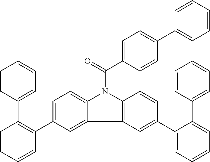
C1=CC(C2=C(C3=CC=C4C(=C3)C3=C5N4C(=O)C4=CC=C(C6=CC=CC=C6)C=C4C5=CC(C4=CC=CC=C4C4=CC=CC=C4)=C3)C=CC=C2)=CC=C1
